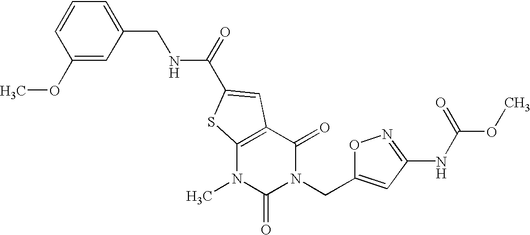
C1(OC)=CC(CNC(=O)C2=CC3=C(N(C)C(=O)N(CC4=CC(NC(OC)=O)=NO4)C3=O)S2)=CC=C1
